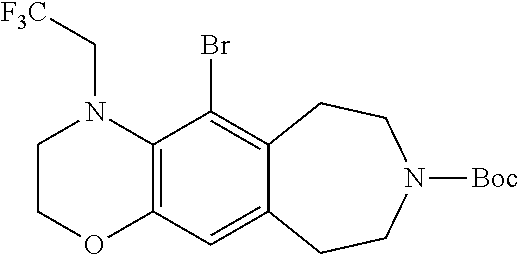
C12=C(C(Br)=C3C(=C1)CCN([Boc])CC3)N(C[F3C])CCO2
